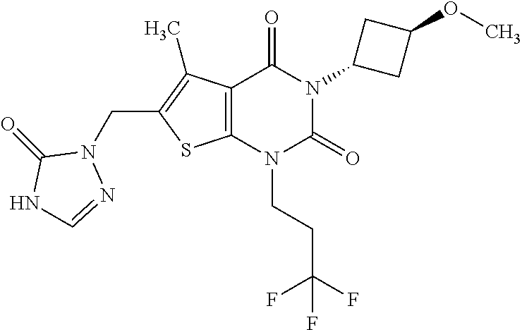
C12=C(N(CCC(F)(F)F)C(=O)N(C3CC(OC)C3)C1=O)SC(CN1C(=O)NC=N1)=C2C
